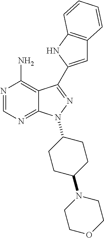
C12=C(NC(C3=NN(C4CCC(N5CCOCC5)CC4)C4=NC=NC(N)=C43)=C1)C=CC=C2
